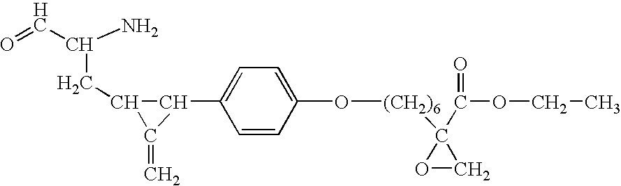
C1(C2=CC=C(O[(CH2)6]C3(C(OCC)=O)OC3)C=C2)C(CC(N)C=O)C1=C
